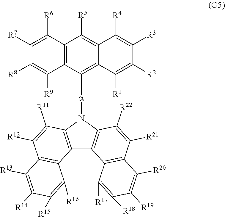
C12=C(N([a]C3=C4C(=C([R5])C5=C3C([R9])=C([R8])C([R7])=C5[R6])C([R4])=C([R3])C([R2])=C4[R1])C3=C1C1=C(C([R21])=C3[R22])C([R20])=C([R19])C([R18])=C1[R17])C([R11])=C([R12])C1=C2C([R16])=C([R15])C([R14])=C1[R13]
